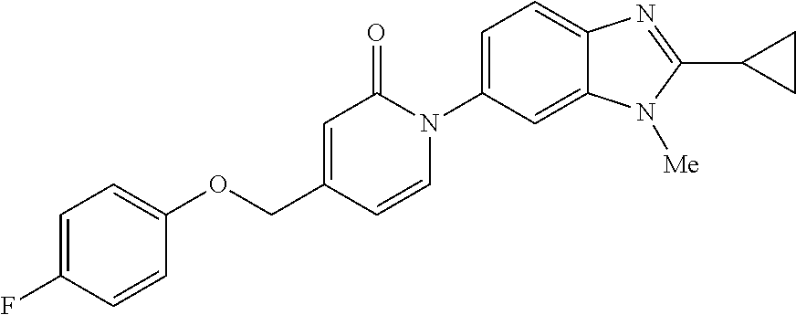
O(CC1=CC(=O)N(C2=CC=C3C(=C2)N([Me])C(C2CC2)=N3)C=C1)C1=CC=C(F)C=C1
